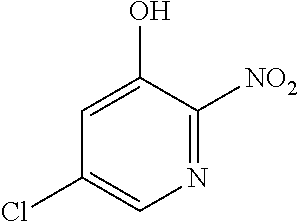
C1=C(O)C([NO2])=NC=C1Cl
